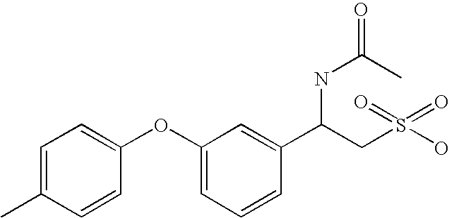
C1(OC2=CC=CC(C(CS(O)(=O)=O)NC(=O)C)=C2)=CC=C(C)C=C1
